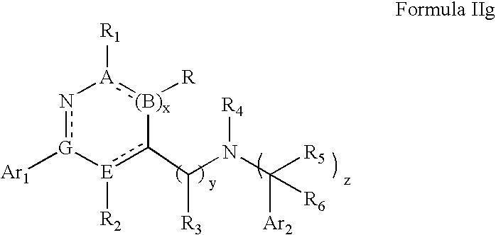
c1(C(N(C([R5])([Ar2])[R6])[R4])[R3])[E]([R2])[G]([Ar1])n-[A]([R1]):[(B)x]-1[R]
